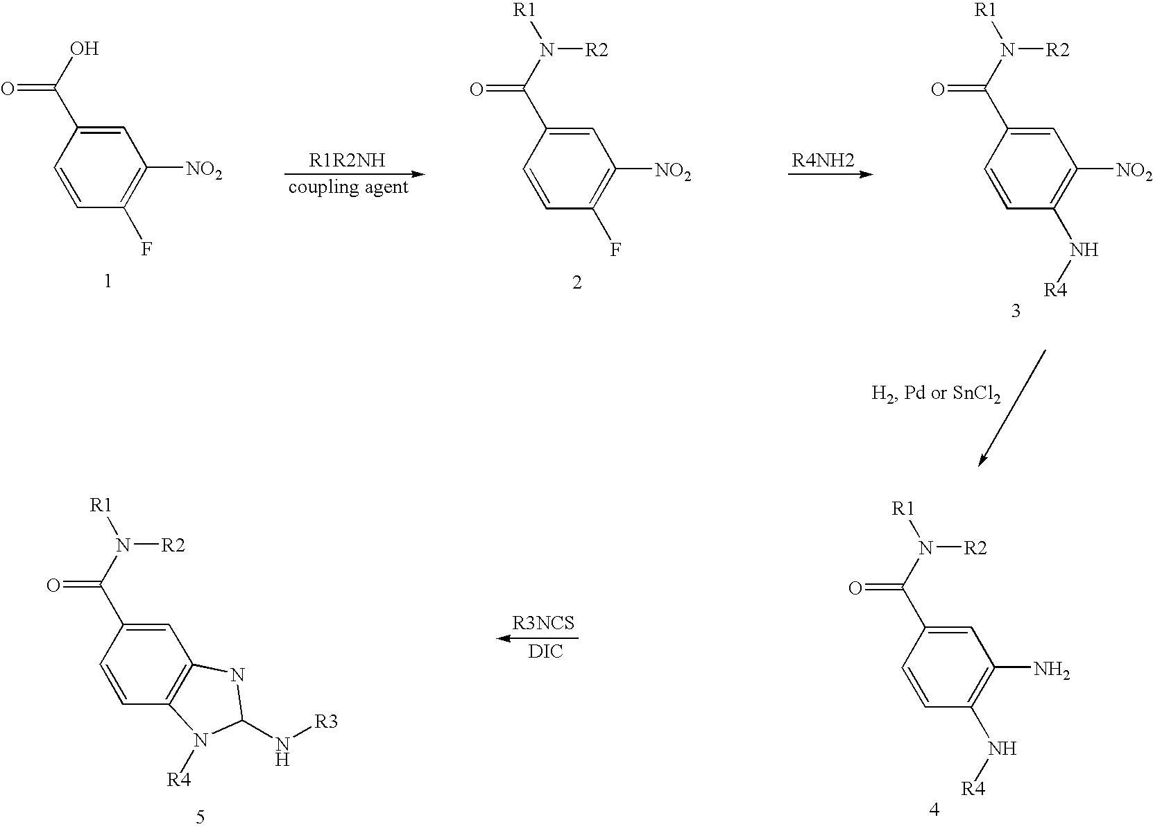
C1=CC(F)=C([NO2])C=C1C(O)=O.C1=CC(F)=C([NO2])C=C1C(N([R1])[R2])=O.C1=CC(N[R4])=C([NO2])C=C1C(N([R1])[R2])=O.C1=CC(N[R4])=C(N)C=C1C(N([R1])[R2])=O.[R3NCS].[DIC].C1=CC2=C(C=C1C(N([R1])[R2])=O)NC(N[R3])N2[R4]
